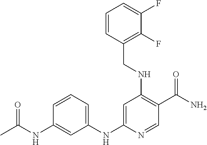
C1(CNC2=C(C(N)=O)C=NC(NC3=CC=CC(NC(=O)C)=C3)=C2)=C(F)C(F)=CC=C1
